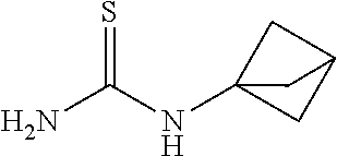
NC(NC12CC(C1)C2)=S
